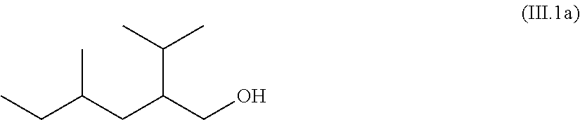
C(C(CC(CO)C(C)C)C)C
